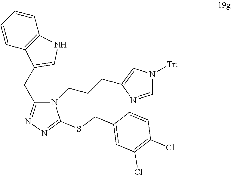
C1(CC2=CNC3=C2C=CC=C3)=NN=C(SCC2=CC(Cl)=C(Cl)C=C2)N1CCCC1=CN([Trt])C=N1
